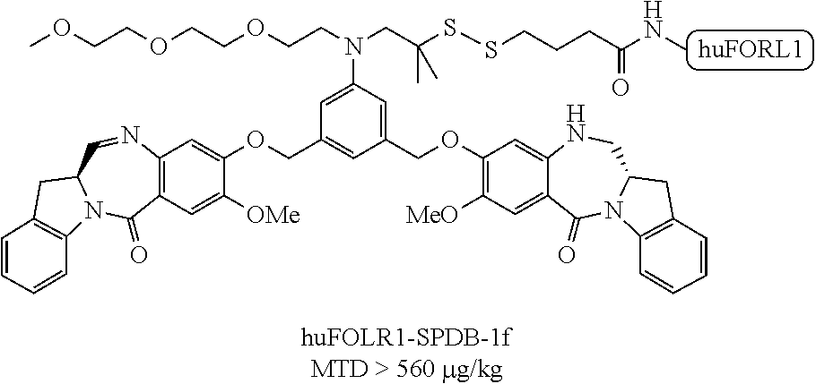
C12=C(C=C([OMe])C(OCC3=CC(COC4=C([MeO])C=C5C(=C4)NCC4N(C5=O)C5=C(C4)C=CC=C5)=CC(N(CC(SSCCCC(NC)=O)(C)C)CCOCCOCCOC)=C3)=C1)C(=O)N1C(C=N2)CC2=C1C=CC=C2
